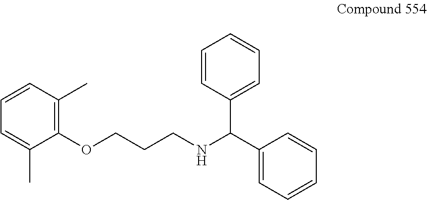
C1(OCCCNC(C2=CC=CC=C2)C2=CC=CC=C2)=C(C)C=CC=C1C
